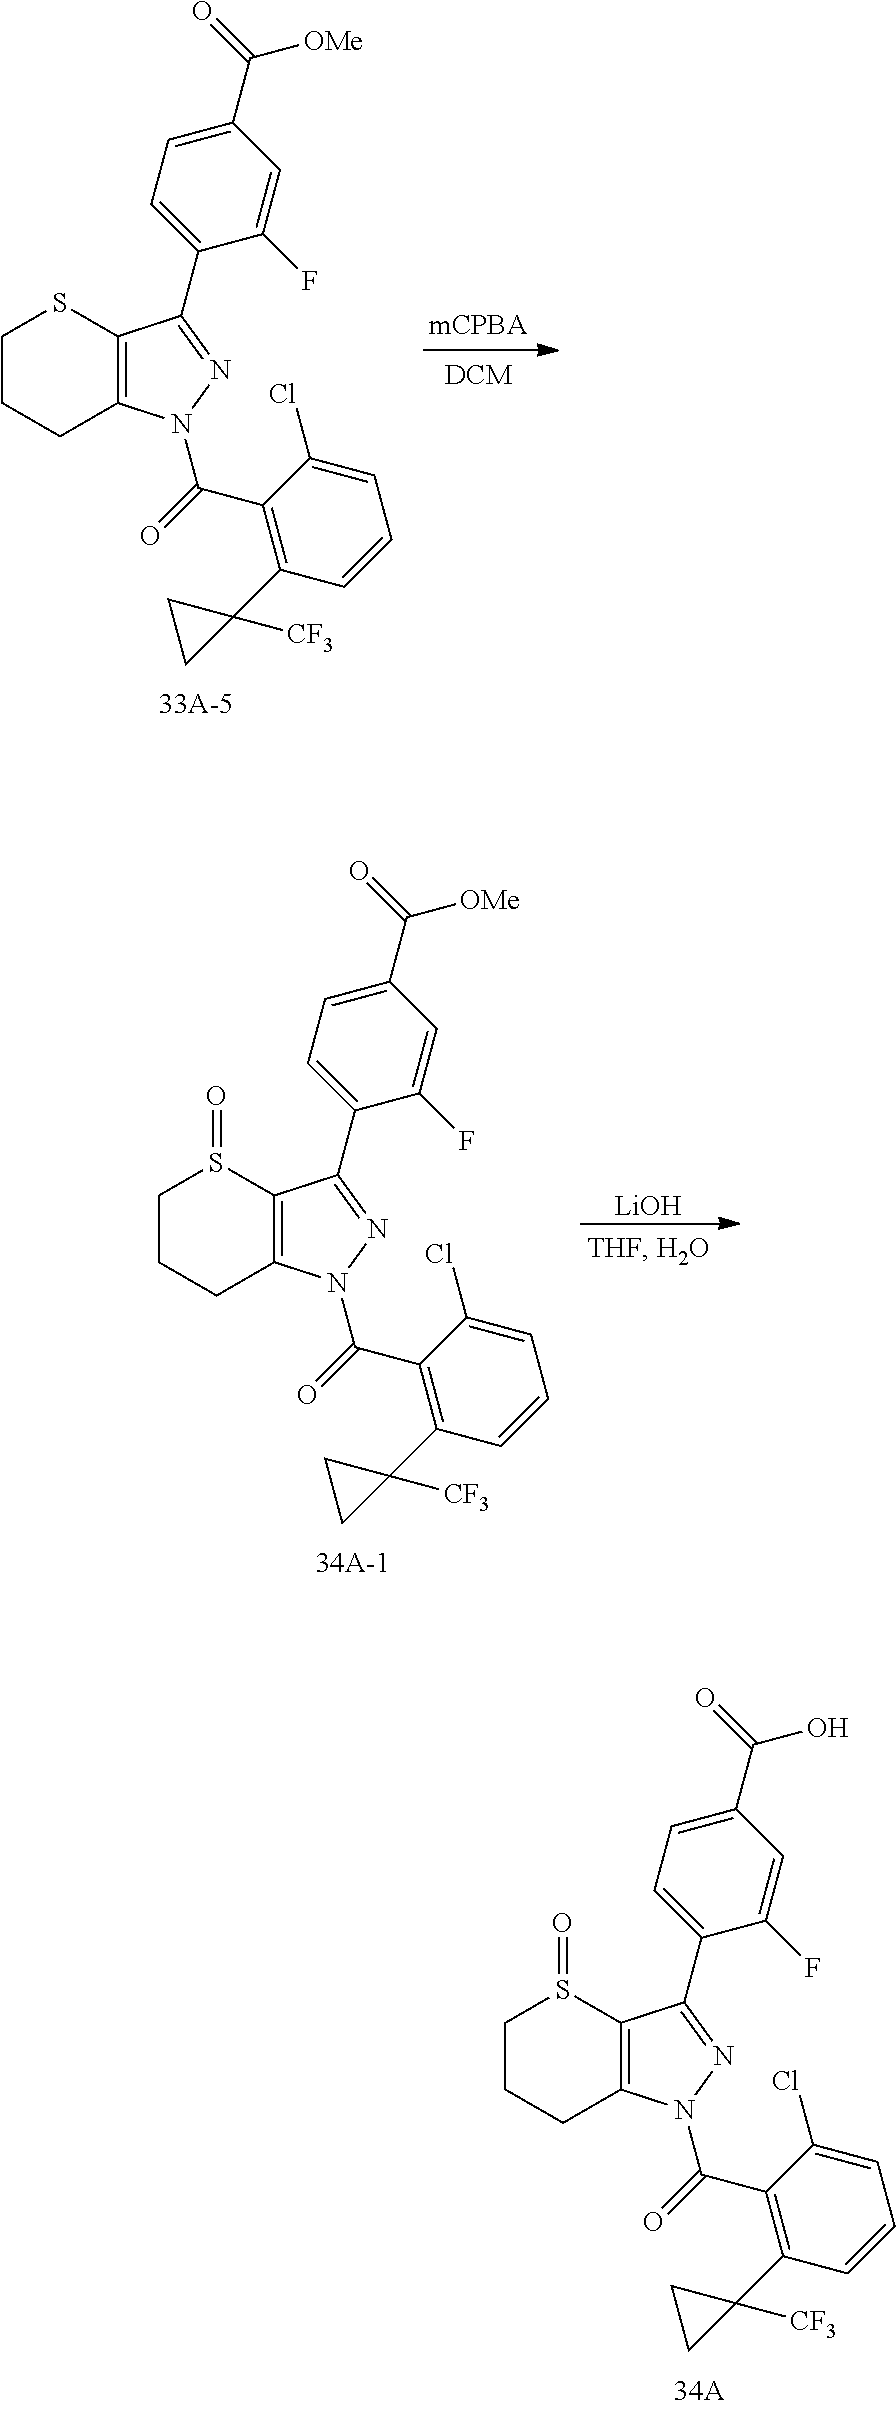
C12=C(SCCC1)C(C1=CC=C(C(=O)[OMe])C=C1F)=NN2C(=O)C1=C(C2([CF3])CC2)C=CC=C1Cl.C12=C(S(=O)CCC1)C(C1=CC=C(C(=O)O)C=C1F)=NN2C(=O)C1=C(C2([CF3])CC2)C=CC=C1Cl.C12=C(S(=O)CCC1)C(C1=CC=C(C(=O)[OMe])C=C1F)=NN2C(=O)C1=C(C2([CF3])CC2)C=CC=C1Cl.[LiOH]
